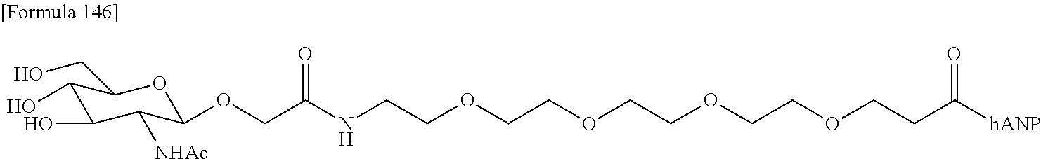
O(CC(NCCOCCOCCOCCOCCC([hANP])=O)=O)C1C([NHAc])C(O)C(O)C(CO)O1
